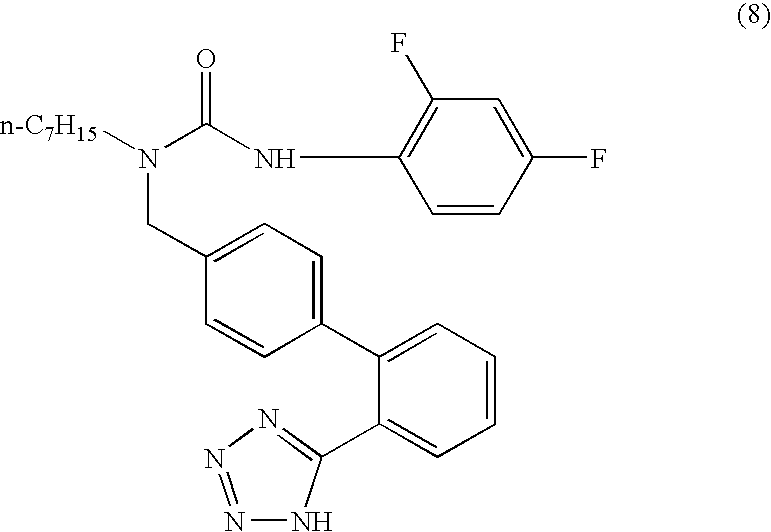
N(C(NC1=C(F)C=C(F)C=C1)=O)([n-C7H15])CC1=CC=C(C2=CC=CC=C2C2=NN=NN2)C=C1
